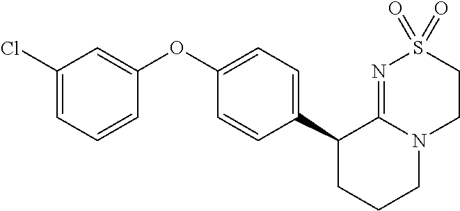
C1(Cl)=CC=CC(OC2=CC=C(C3CCCN4C3=NS(=O)(=O)CC4)C=C2)=C1
